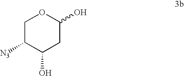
C1C([N3])C(O)CC(O)O1
